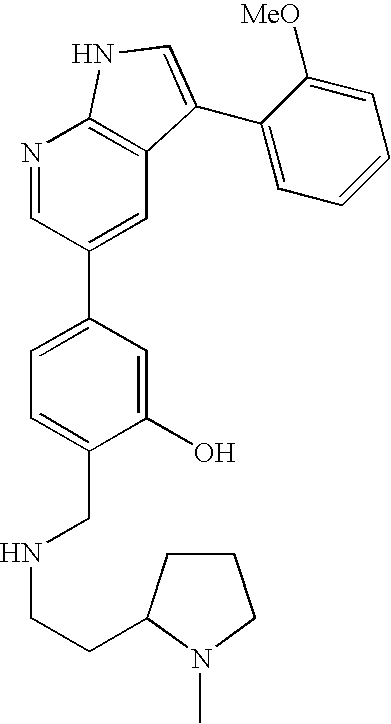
N1=CC(C2=CC=C(CNCCC3CCCN3C)C(O)=C2)=CC2=C1NC=C2C1=CC=CC=C1[MeO]
